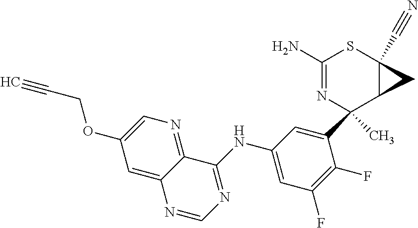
C1(C2(C)N=C(N)SC3(C#N)C2C3)=CC(NC2=NC=NC3=CC(OCC#C)=CN=C23)=CC(F)=C1F
